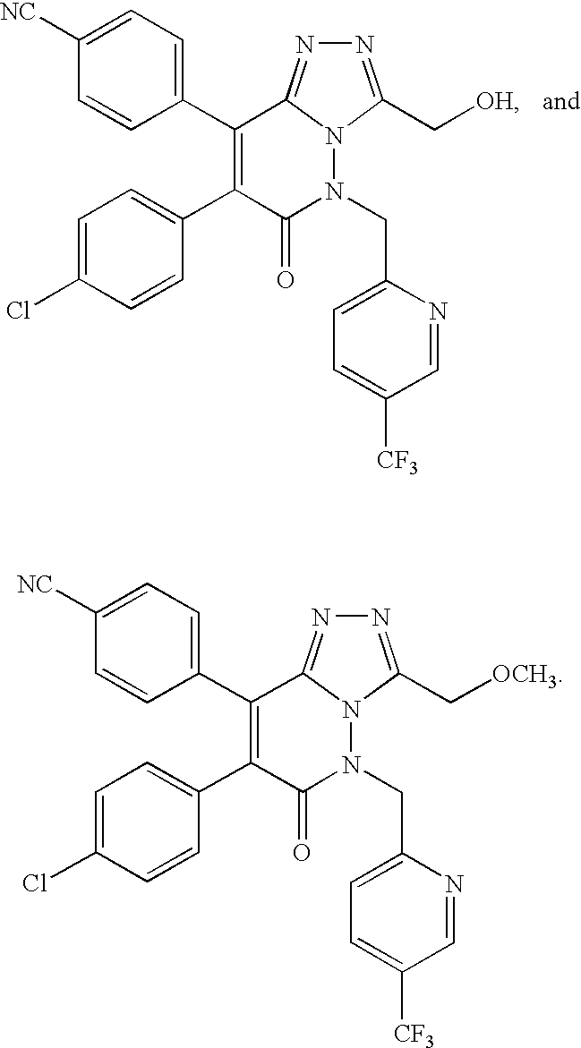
C1=C([NC])C=CC(C2=C(C3=CC=C(Cl)C=C3)C(=O)N(CC3=CC=C([CF3])C=N3)N3C2=NN=C3C[OH])=C1.C1=C([NC])C=CC(C2=C(C3=CC=C(Cl)C=C3)C(=O)N(CC3=CC=C([CF3])C=N3)N3C2=NN=C3C[OCH3])=C1
